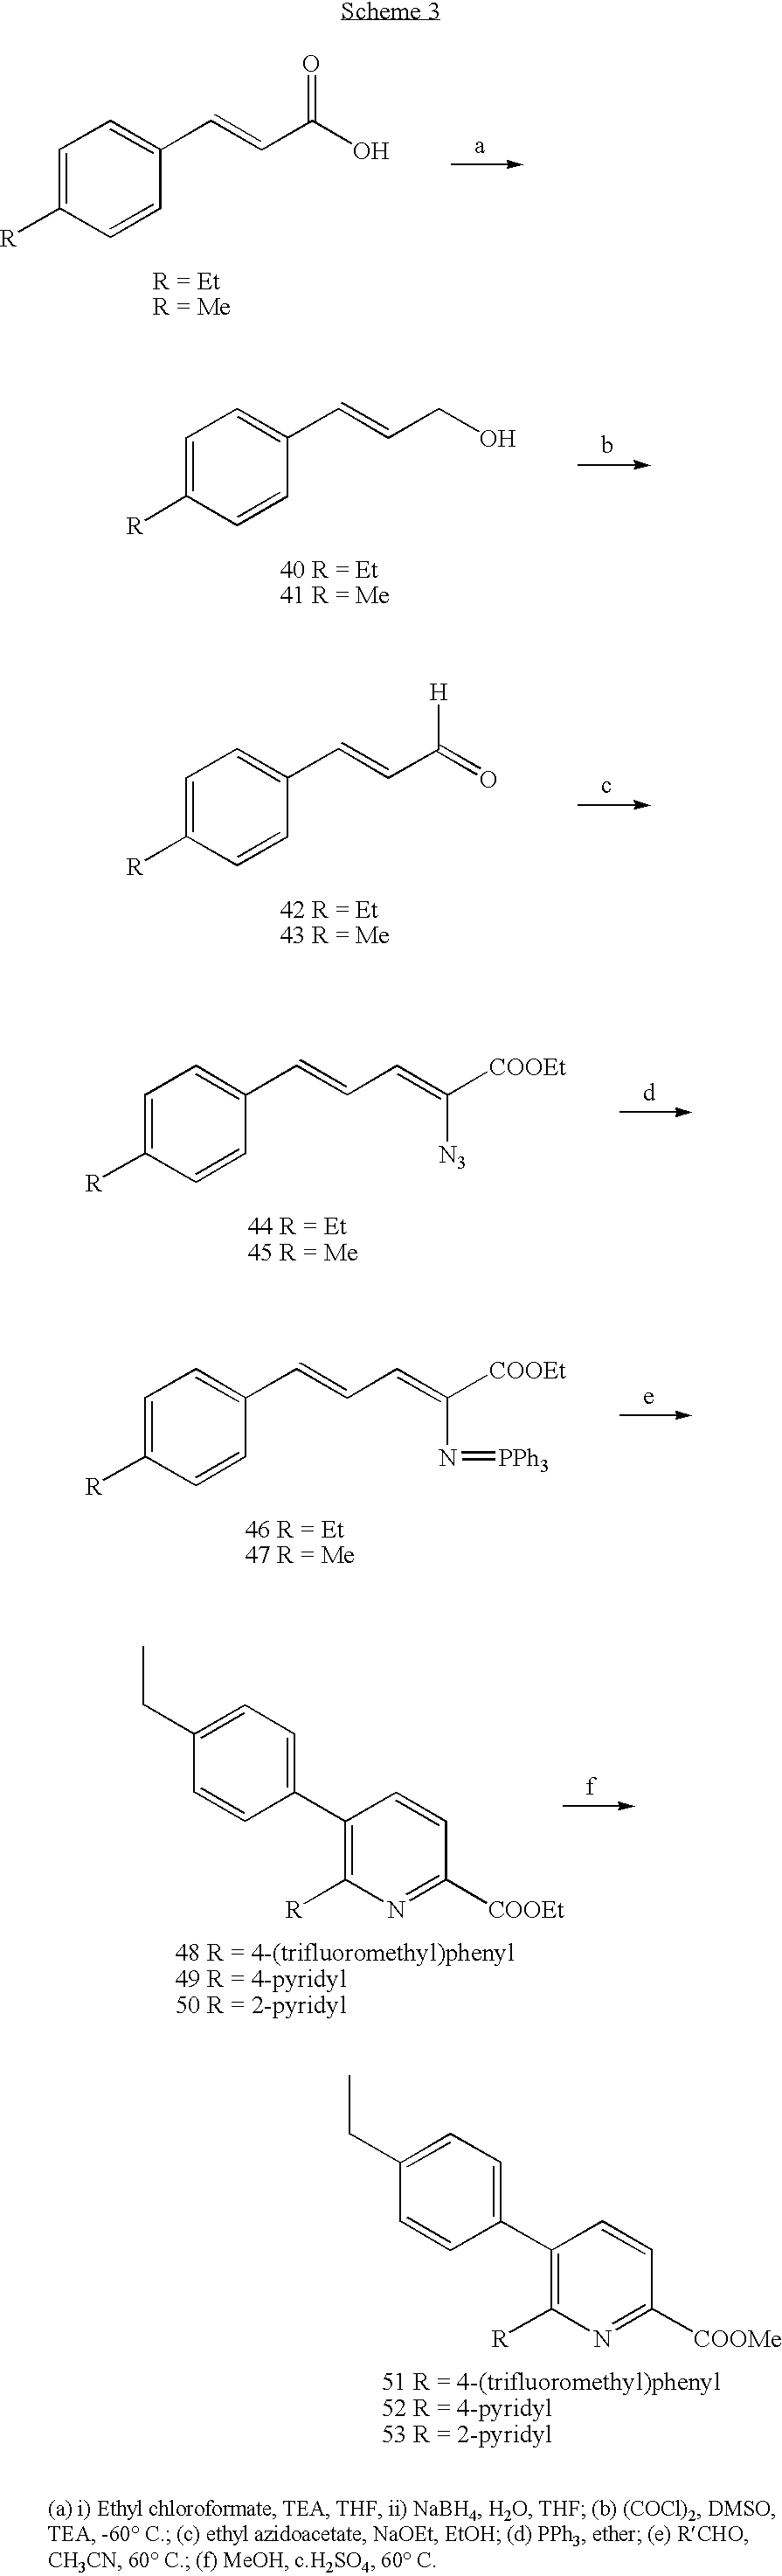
CCC1=CC=C(C2=C([R])N=C([COOMe])C=C2)C=C1.C1=C([R])C=CC(C=CC(O)=O)=C1.C1=C([R])C=CC(C=CCO)=C1.C1=C([R])C=CC(C=CC(=O)[H])=C1.C1=C([R])C=CC(C=CC=C([COOEt])[N3])=C1.C1=C([R])C=CC(C=CC=C([COOEt])N=[PPh3])=C1.CCC1=CC=C(C2=C([R])N=C([COOEt])C=C2)C=C1
